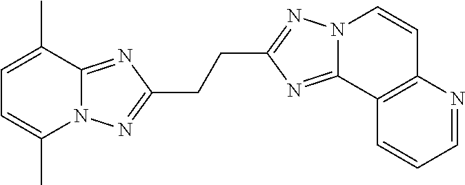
C1=C(C)C2=NC(CCC3=NN4C(=N3)C3=C(C=C4)N=CC=C3)=NN2C(C)=C1
